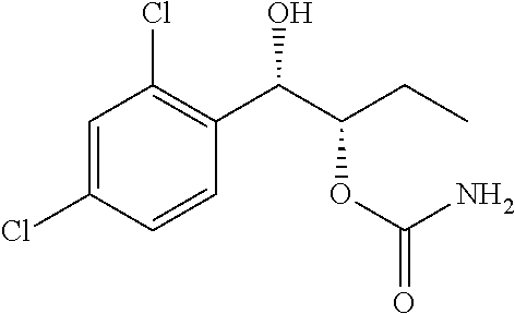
C1=C(Cl)C=CC(C(C(CC)OC(=O)N)O)=C1Cl
